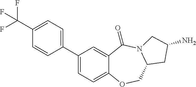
C1(C2=CC=C3C(=C2)C(=O)N2C(CO3)CC(N)C2)=CC=C(C(F)(F)F)C=C1
